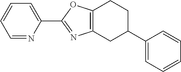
C1=NC(C2=NC3=C(O2)CCC(C2=CC=CC=C2)C3)=CC=C1
